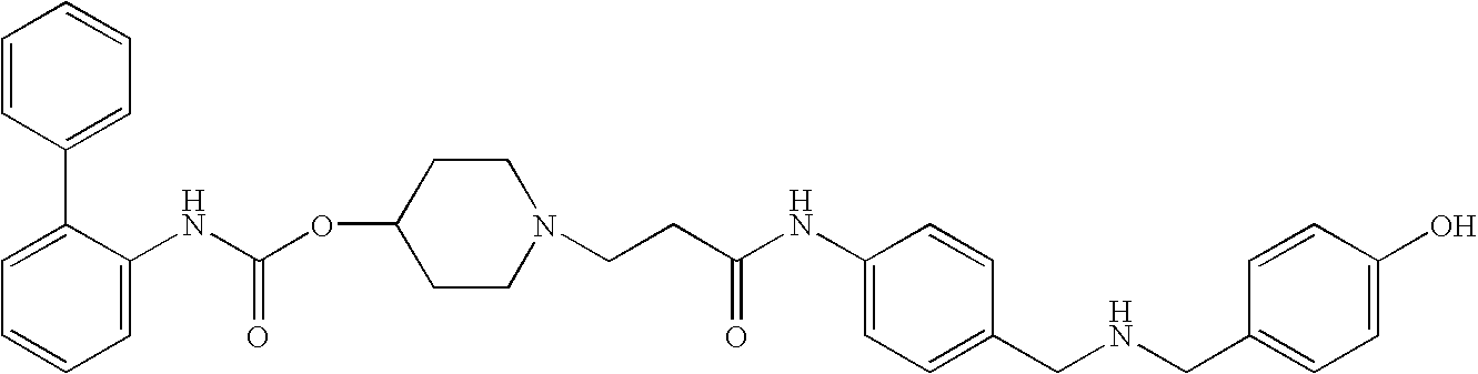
C1=CC(C2=CC=CC=C2NC(OC2CCN(CCC(NC3=CC=C(CNCC4=CC=C(O)C=C4)C=C3)=O)CC2)=O)=CC=C1
